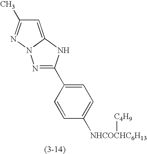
N1=C(C2=CC=C([NHCOCHC6H13][C4H9])C=C2)NC2=CC(C)=NN12
